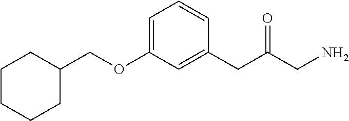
C1CCCC(COC2=CC=CC(CC(CN)=O)=C2)C1
